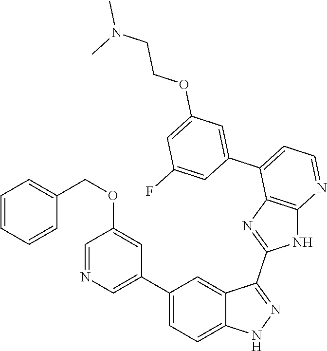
C1(C2=CC=C3C(=C2)C(C2=NC4=C(N2)N=CC=C4C2=CC(OCCN(C)C)=CC(F)=C2)=NN3)=CN=CC(OCC2=CC=CC=C2)=C1
